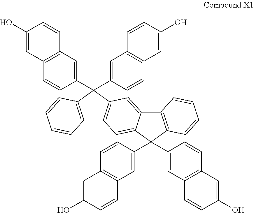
C12=C(C=CC=C1)C(C1=CC3=C(C=C1)C=C(O)C=C3)(C1=CC3=C(C=C1)C=C(O)C=C3)C1=C2C=C2C(=C1)C1=C(C=CC=C1)C2(C1=CC2=C(C=C1)C=C(O)C=C2)C1=CC2=C(C=C1)C=C(O)C=C2
